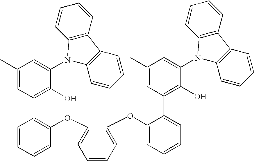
C1(C)=CC(C2=C(OC3=CC=CC=C3OC3=CC=CC=C3C3=C(O)C(N4C5=C(C6=C4C=CC=C6)C=CC=C5)=CC(C)=C3)C=CC=C2)=C(O)C(N2C3=C(C4=C2C=CC=C4)C=CC=C3)=C1
